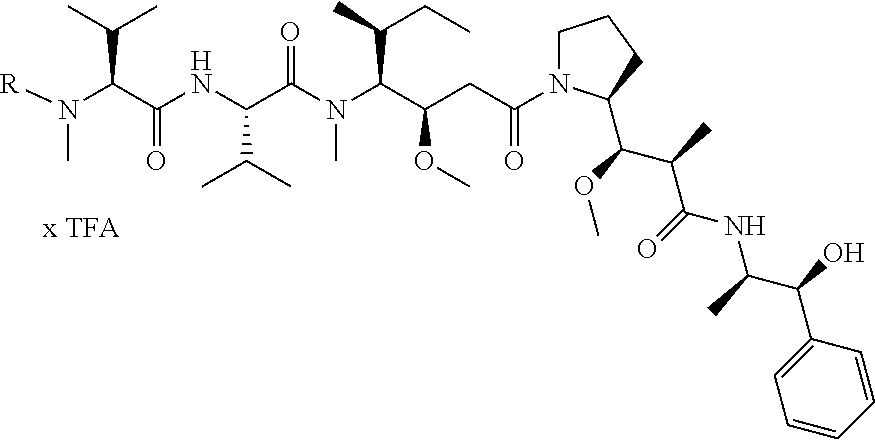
[R]N(C(C(NC(C(N(C(C(CC(N1CCCC1C(OC)C(C)C(=O)NC(C(C1=CC=CC=C1)O)C)=O)OC)C(C)CC)C)=O)C(C)C)=O)C(C)C)C
